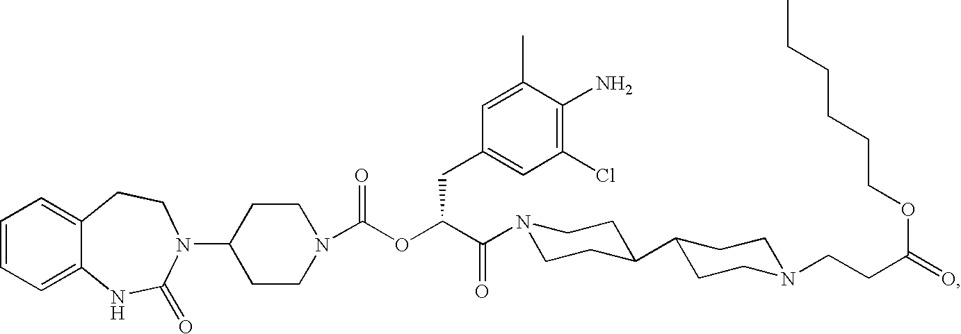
C1=CC=C2C(=C1)CCN(C1CCN(C(OC(C(=O)N3CCC(C4CCN(CCC(=O)OCCCCCC)CC4)CC3)CC3=CC(Cl)=C(N)C(C)=C3)=O)CC1)C(=O)N2
